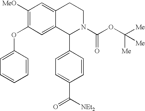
C1([MeO])=C(OC2=CC=CC=C2)C=C2C(=C1)CCN(C(OC([Me])([Me])[Me])=O)C2C1=CC=C(C(=O)[NEt2])C=C1
